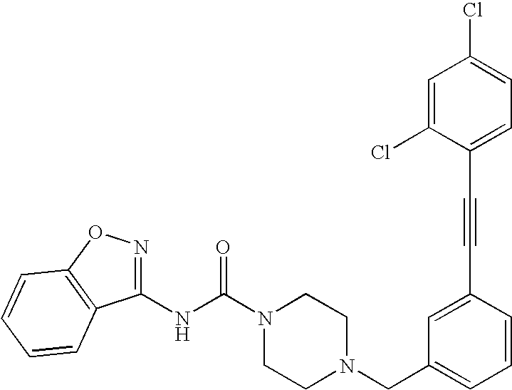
N(C(N1CCN(CC2=CC=CC(C#CC3=CC=C(Cl)C=C3Cl)=C2)CC1)=O)C1=NOC2=C1C=CC=C2
